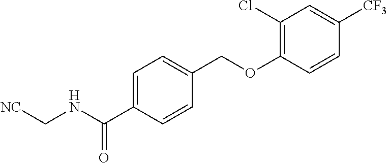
C1(Cl)=C(OCC2=CC=C(C(NC[NC])=O)C=C2)C=CC([CF3])=C1
